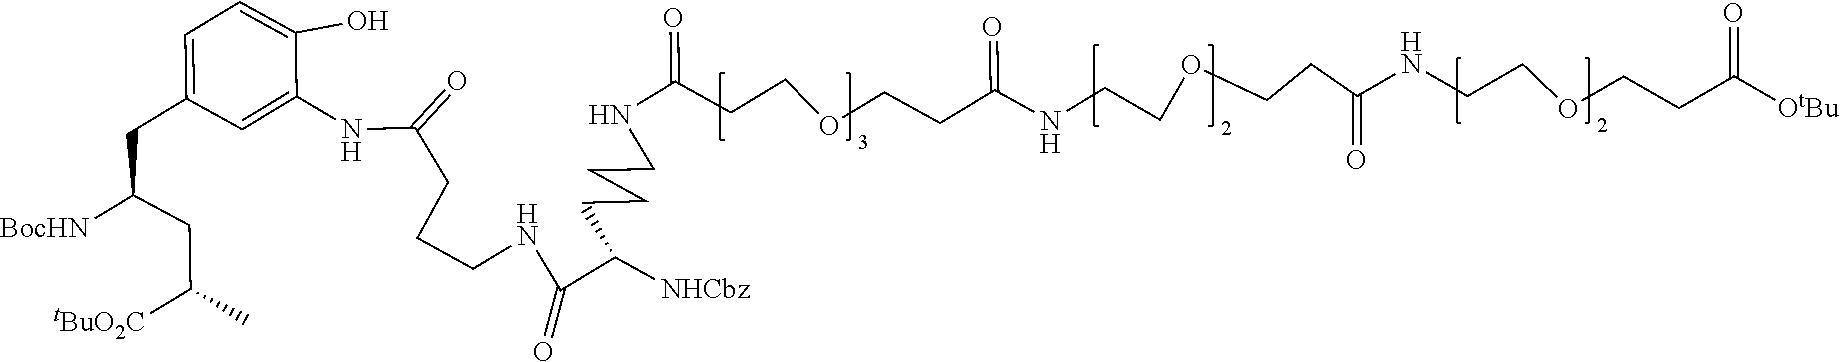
C(CCC(C(NCCCC(NC1=CC(CC(CC(C)[tBuO2C])[BocHN])=CC=C1O)=O)=O)[NHCbz])CNC(=O)CCOCCC(=O)NCCOCCC(NCCOCCC(=O)[OtBu])=O
